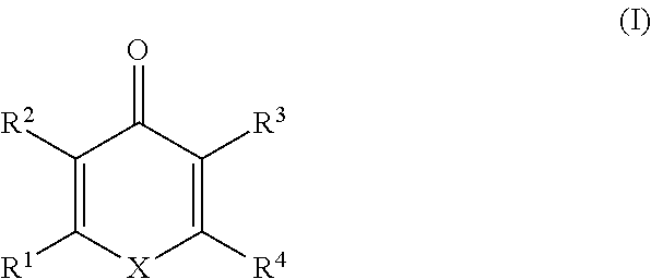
C1([R2])=C([R1])[X]C([R4])=C([R3])C1=O
